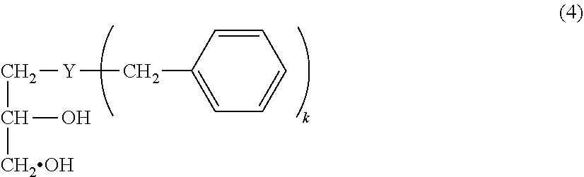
C(C(O)[CH2OH])[Y]CC1=CC=CC=C1
